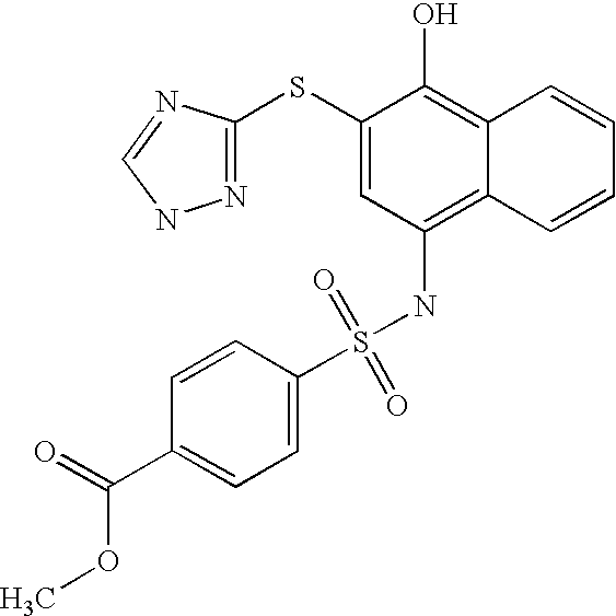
C1=CC(S(NC2=C3C(=C(O)C(SC4=NNC=N4)=C2)C=CC=C3)(=O)=O)=CC=C1C(=O)OC
